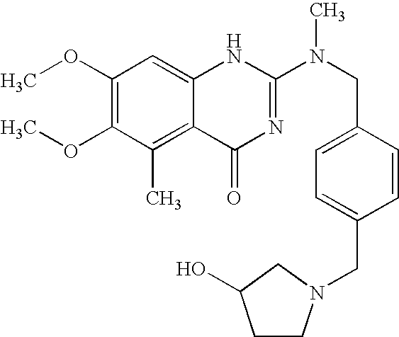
C1(OC)=C(OC)C(C)=C2C(=C1)NC(N(CC1=CC=C(CN3CC(O)CC3)C=C1)C)=NC2=O
